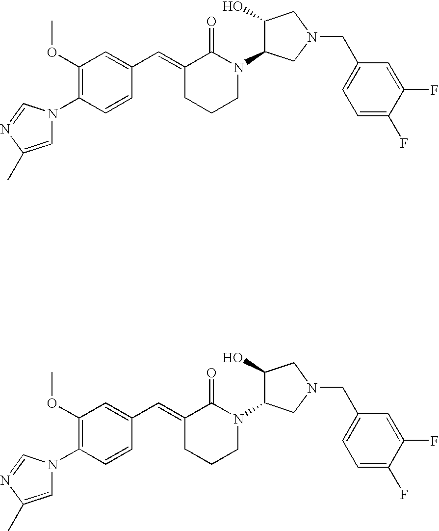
C1=CC(N2C=C(C)N=C2)=C(OC)C=C1C=C1CCCN(C2C(O)CN(CC3=CC=C(F)C(F)=C3)C2)C1=O.C1=CC(N2C=C(C)N=C2)=C(OC)C=C1C=C1CCCN(C2C(O)CN(CC3=CC=C(F)C(F)=C3)C2)C1=O
